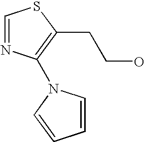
C1=NC(N2C=CC=C2)=C(CCO)S1
